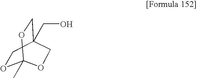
O1CC2(CO)COC1(C)OC2
